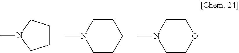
C1CCN(C)C1.C1CN(C)CCC1.C1CN(C)CCO1
